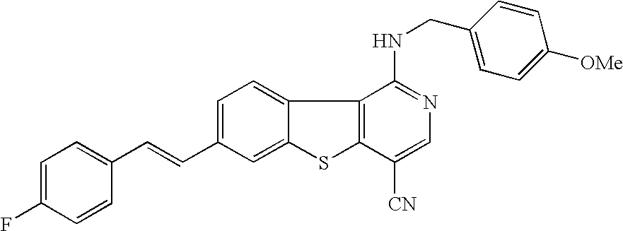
C1=C(C=CC2=CC=C(F)C=C2)C=C2C(=C1)C1=C(S2)C([CN])=CN=C1NCC1=CC=C([OMe])C=C1
